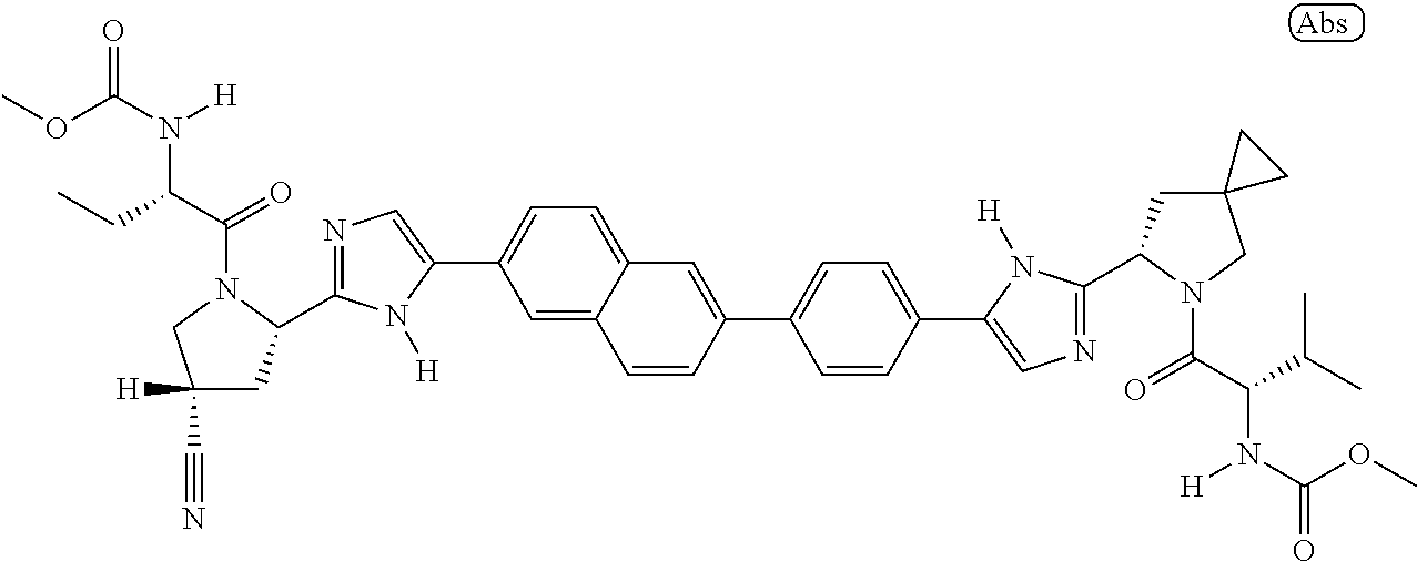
C1=C2C(=CC=C1C1=CN=C(C3CC([H])(C#N)CN3C(=O)C(CC)N([H])C(=O)OC)N1[H])C=C(C1=CC=C(C3=CN=C(C4CC5(CN4C(=O)C(C(C)C)N([H])C(=O)OC)CC5)N3[H])C=C1)C=C2
